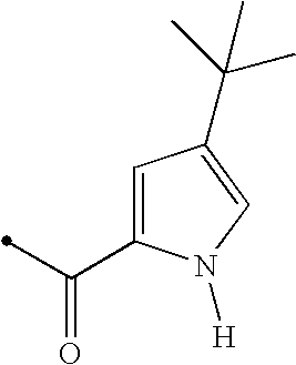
C1(C(=O)C)=CC(C(C)(C)C)=CN1[H]
